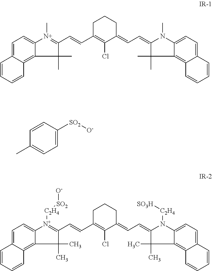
C1=C2C(=C3C(=C1)[N+](C)=C(C=CC1=C(Cl)C(=CC=C4C(C)(C)C5=C6C(=CC=C5N4C)C=CC=C6)CCC1)C3(C)C)C=CC=C2.C1=CC([SO2][O-])=CC=C1C.C1=C2C(=C3C(=C1)[N+]([C2H4][SO2][O-])=C(C=CC1=C(Cl)C(=CC=C4C(C)(C)C5=C6C(=CC=C5N4[C2H4][SO3H])C=CC=C6)CCC1)C3(C)C)C=CC=C2
